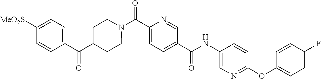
N(C(C1=CC=C(C(=O)N2CCC(C(C3=CC=C([SO2Me])C=C3)=O)CC2)N=C1)=O)C1=CN=C(OC2=CC=C(F)C=C2)C=C1
